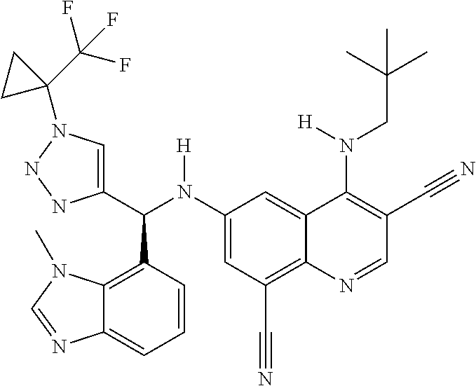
C1(N(C(C2=CN(C3(C(F)(F)F)CC3)NN2)C2=C3C(=CC=C2)N=CN3C)[H])=CC(C#N)=C2C(=C1)C(N(CC(C)(C)C)[H])=C(C#N)C=N2
